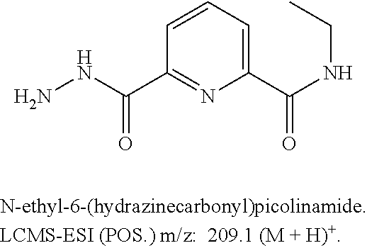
NNC(=O)C1=NC(C(=O)NCC)=CC=C1
